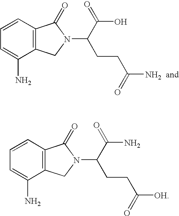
C1=C(N)C2=C(C=C1)C(=O)N(C(CCC(N)=O)C(O)=O)C2.C1=C(N)C2=C(C=C1)C(=O)N(C(CCC([OH])=O)C(N)=O)C2
